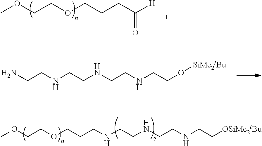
COCCOCCCC([H])=O.NCCNCCNCCNCCO[SiMe2tBu].COCCOCCCNCCNCCNCC[OSiMe2tBu]
